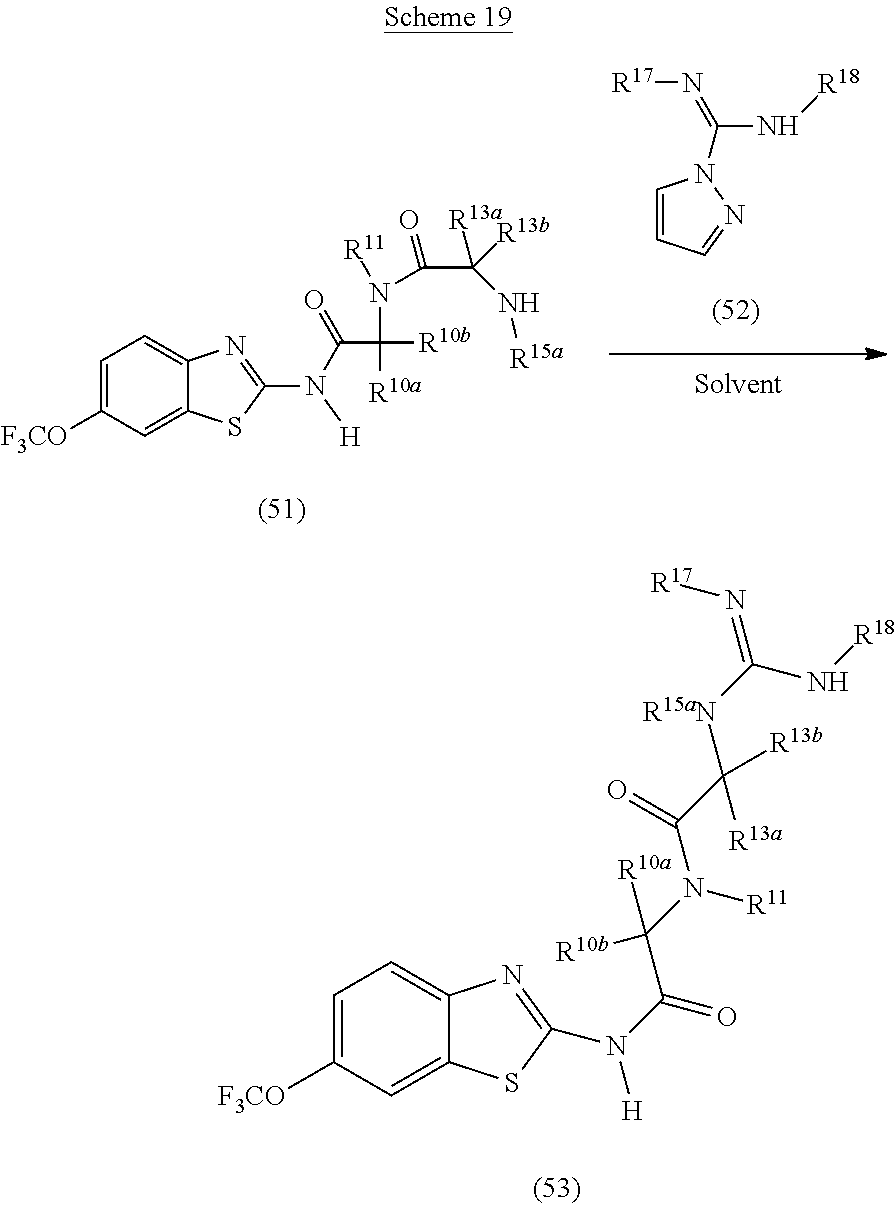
C1=CN(C(N[R18])=N[R17])N=C1.C1=C([F3CO])C=C2C(=C1)N=C(N(C(C(N(C(=O)C([R13a])([R13b])N[R15a])[R11])([R10b])[R10a])=O)[H])S2.C1=C([F3CO])C=C2C(=C1)N=C(N(C(C(N(C(C([R15aN]C(=N[R17])N[R18])([R13b])[R13a])=O)[R11])([R10b])[R10a])=O)[H])S2
